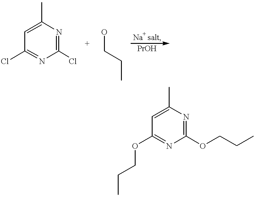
C1(Cl)=NC(C)=CC(Cl)=N1.OCCC.C1(OCCC)=NC(C)=CC(OCCC)=N1
